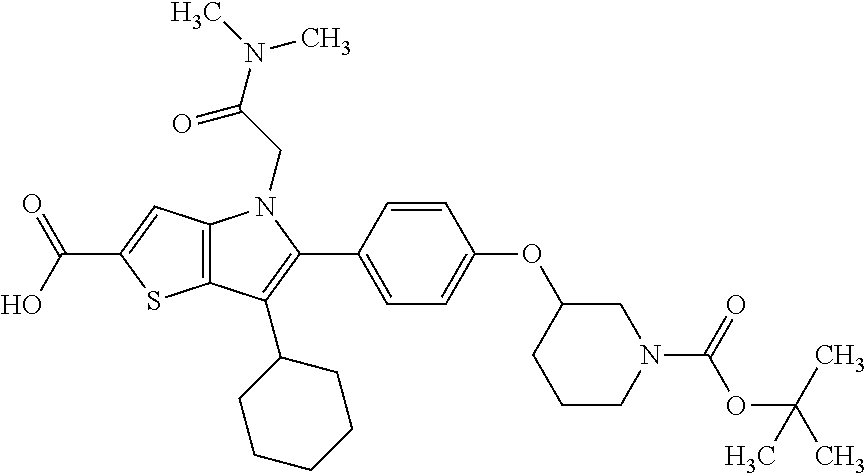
C12=C(C=C(C(O)=O)S1)N(CC(N(C)C)=O)C(C1=CC=C(OC3CCCN(C(OC(C)(C)C)=O)C3)C=C1)=C2C1CCCCC1
